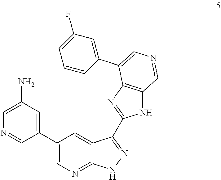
C1(C2=CC(N)=CN=C2)=CN=C2C(=C1)C(C1=NC3=C(N1)C=NC=C3C1=CC(F)=CC=C1)=NN2
